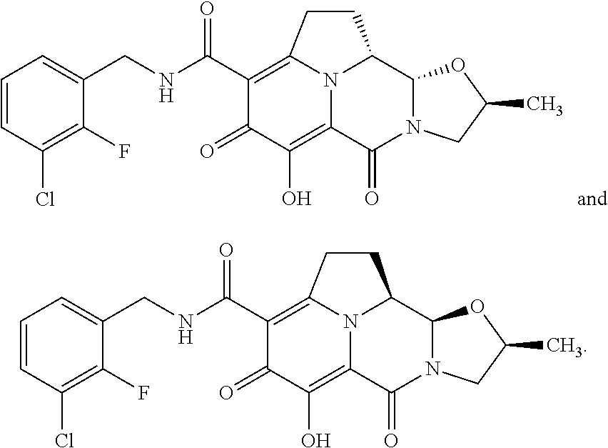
C1(C)CN2C(O1)C1CCC3=C(C(NCC4=CC=CC(Cl)=C4F)=O)C(=O)C(O)=C(N31)C2=O.C1(C)CN2C(O1)C1CCC3=C(C(NCC4=CC=CC(Cl)=C4F)=O)C(=O)C(O)=C(N31)C2=O
